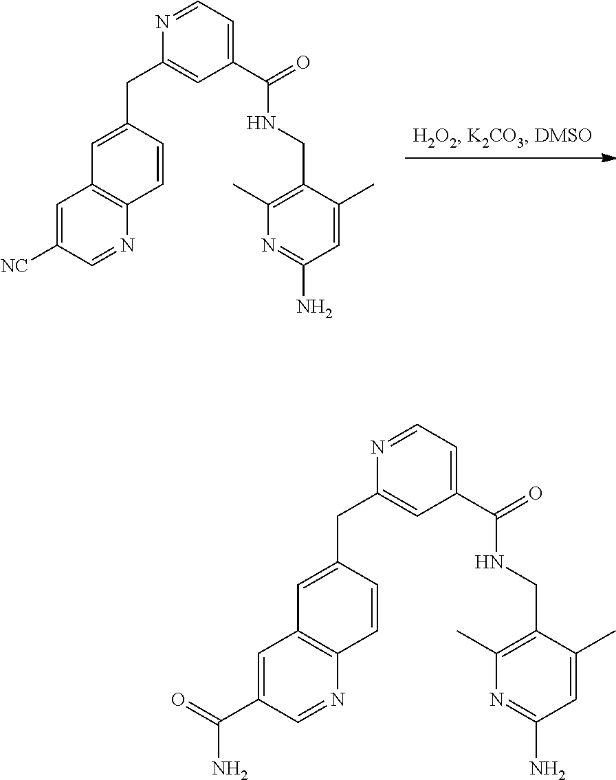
C(C1=CC2=C(N=CC([NC])=C2)C=C1)C1=CC(C(=O)NCC2=C(C)N=C(N)C=C2C)=CC=N1.C(C1=CC(C(=O)NCC2=C(C)N=C(N)C=C2C)=CC=N1)C1=CC2=C(N=CC(C(=O)N)=C2)C=C1
